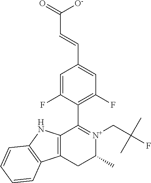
C12=C(CC(C)[N+](CC(F)(C)C)=C1C1=C(F)C=C(C=CC(=O)[O-])C=C1F)C1=C(N2)C=CC=C1
